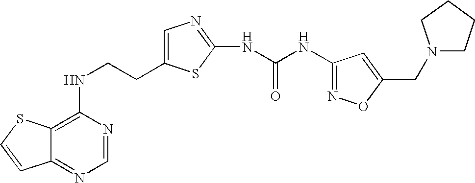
C(CNC1=C2C(=NC=N1)C=CS2)C1=CN=C(NC(=O)NC2=NOC(CN3CCCC3)=C2)S1
